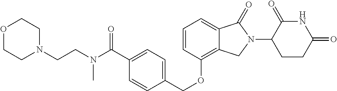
C(OC1=C2C(=CC=C1)C(=O)N(C1C(=O)NC(=O)CC1)C2)C1=CC=C(C(N(C)CCN2CCOCC2)=O)C=C1
